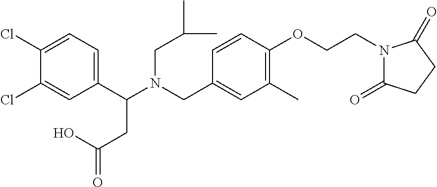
C1(C(N(CC2=CC(C)=C(OCCN3C(=O)CCC3=O)C=C2)CC(C)C)CC(=O)O)=CC=C(Cl)C(Cl)=C1
